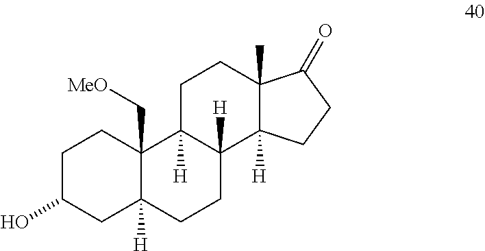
C1C(O)CC2([H])C(C[MeO])(C1)C1([H])C([H])(CC2)C2([H])C(C)(CC1)C(=O)CC2
